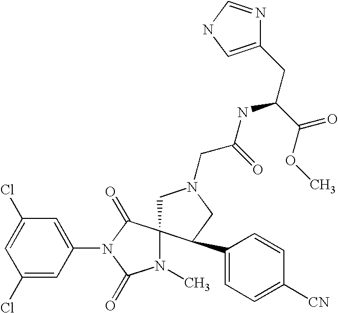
C1(Cl)=CC(N2C(=O)N(C)C3(C2=O)CN(CC(NC(CC2=CNC=N2)C(=O)OC)=O)CC3C2=CC=C([CN])C=C2)=CC(Cl)=C1
